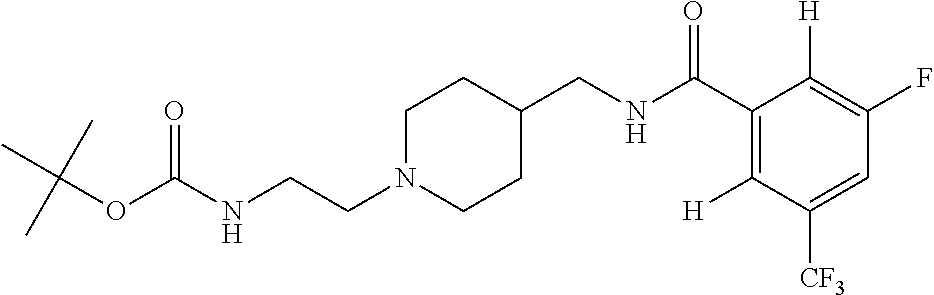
C1N(CCNC(OC(C)(C)C)=O)CCC(CNC(C2=C([H])C([CF3])=CC(F)=C2[H])=O)C1
